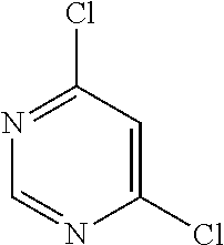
C1(Cl)=CC(Cl)=NC=N1
